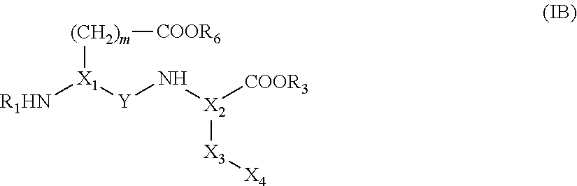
[R1HN][X1]([Y]N[X2]([X3][X4])[COOR3])[(CH2)m][COOR6]
